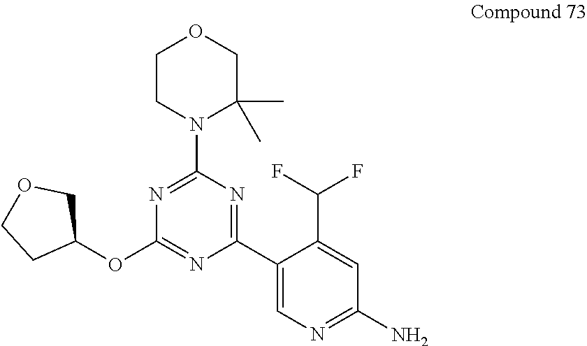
C1CN(C2=NC(OC3COCC3)=NC(C3=CN=C(N)C=C3C(F)F)=N2)C(C)(C)CO1
